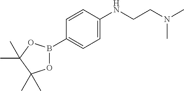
O1B(C2=CC=C(NCCN(C)C)C=C2)OC(C)(C)C1(C)C
